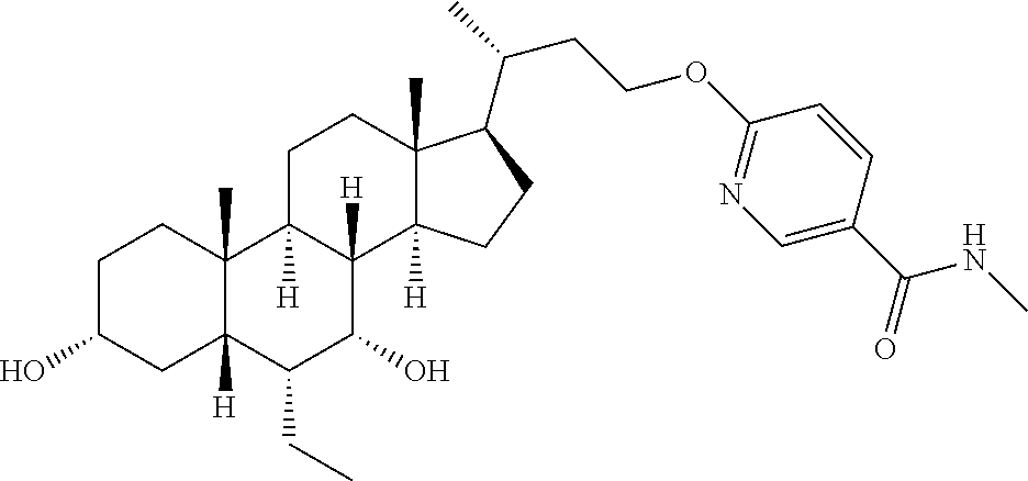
OC1CCC2(C)C([H])(C1)C(CC)C(O)C1([H])C2([H])CCC2(C)C1([H])CCC2C(C)CCOC1=NC=C(C(=O)NC)C=C1
